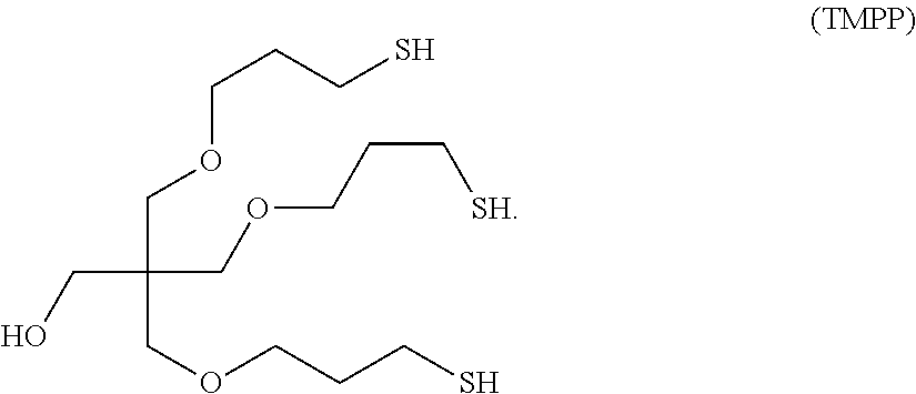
C(COCCC[SH])(CO)(COCCCS)COCCCS
